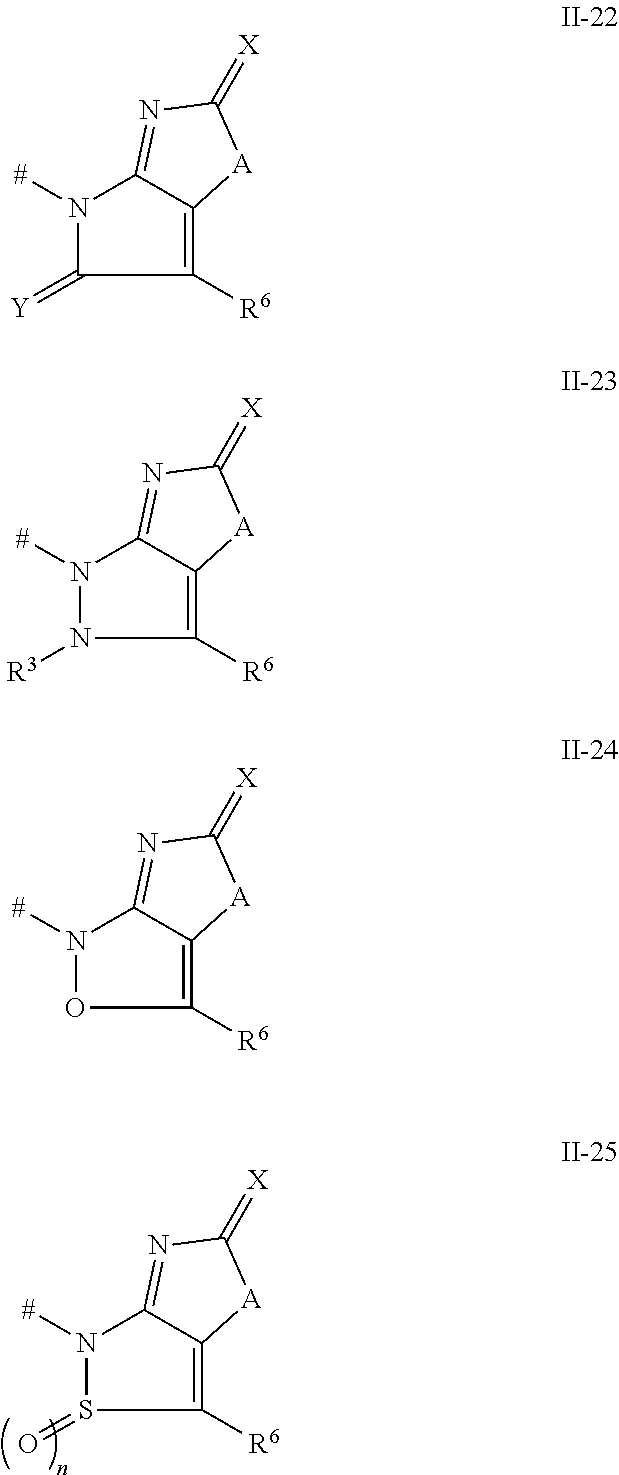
N1([#])S(=O)C([R6])=C2C1=NC(=[X])[A]2.N1([#])C(=[Y])C([R6])=C2C1=NC(=[X])[A]2.N1([#])N([R3])C([R6])=C2C1=NC(=[X])[A]2.N1([#])OC([R6])=C2C1=NC(=[X])[A]2
